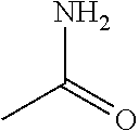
NC(=O)C
